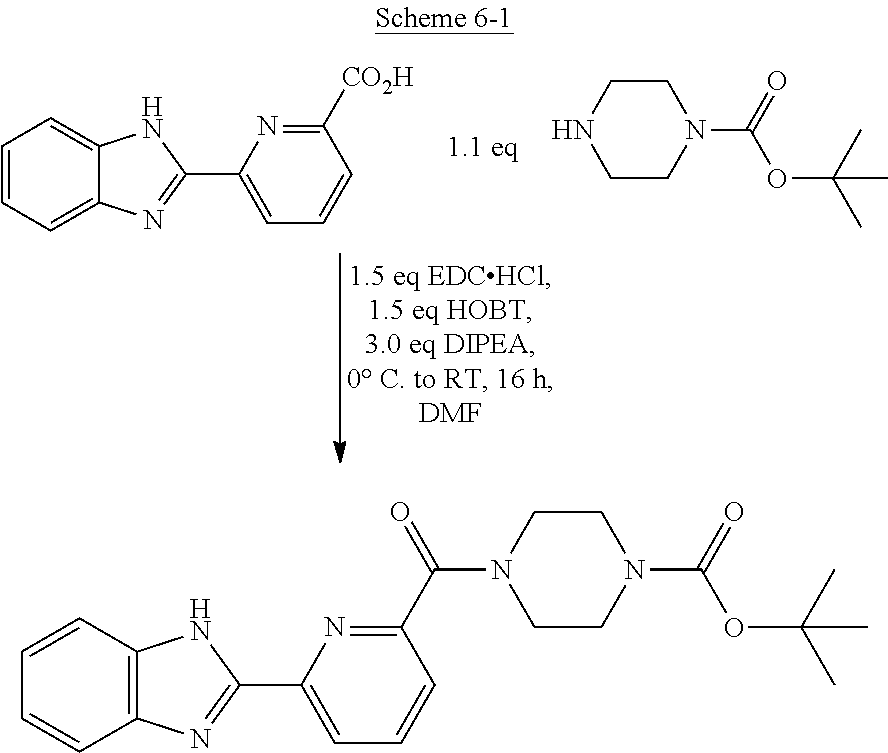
C12=CC=CC=C1NC(C1=CC=CC([CO2H])=N1)=N2.N1CCN(C(=O)OC(C)(C)C)CC1.C12=C(C=CC=C1)NC(C1=CC=CC(C(=O)N3CCN(C(=O)OC(C)(C)C)CC3)=N1)=N2
